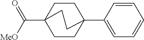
C1CC2(C3=CC=CC=C3)CCC1(C(=O)[MeO])CC2
